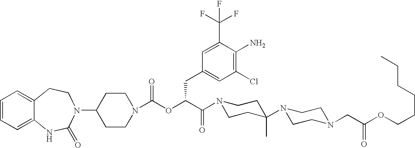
C1(N2C(=O)NC3=CC=CC=C3CC2)CCN(C(OC(C(N2CCC(N3CCN(CC(OCCCCCC)=O)CC3)(C)CC2)=O)CC2=CC(Cl)=C(N)C(C(F)(F)F)=C2)=O)CC1
